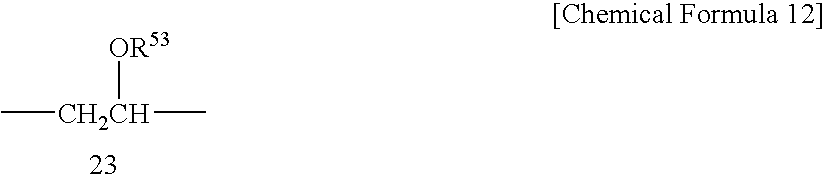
C[CH2CH](C)[OR53]
